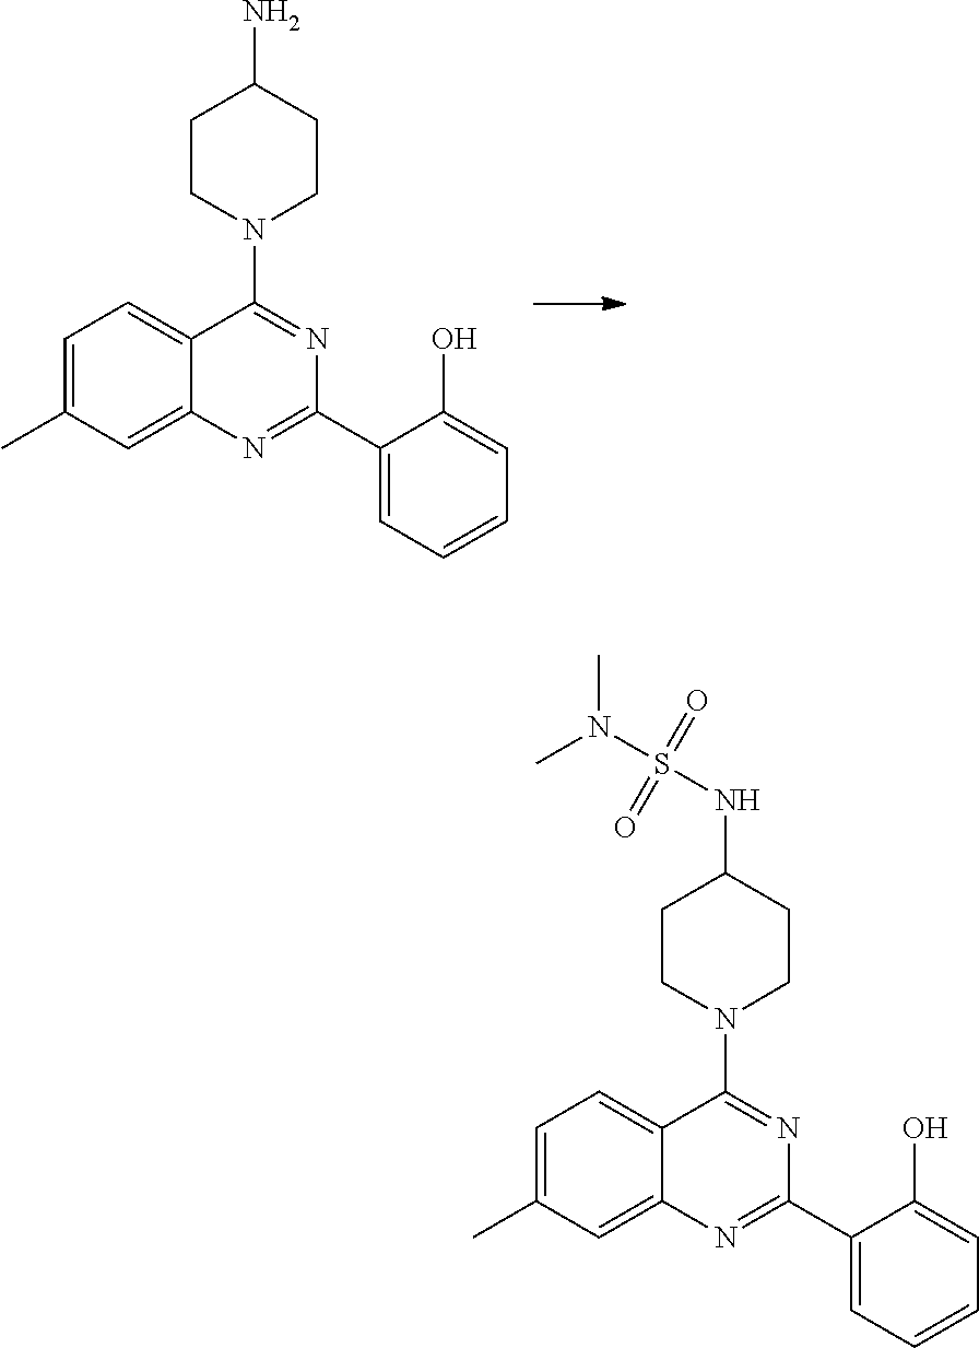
C1=C(C)C=C2C(=C1)C(N1CCC(N)CC1)=NC(C1=CC=CC=C1O)=N2.C1=C(C)C=C2C(=C1)C(N1CCC(NS(N(C)C)(=O)=O)CC1)=NC(C1=CC=CC=C1O)=N2
